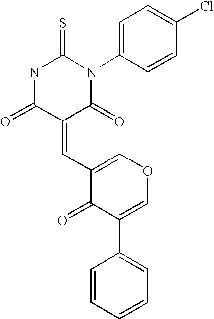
N1C(=O)C(=CC2=COC=C(C3=CC=CC=C3)C2=O)C(=O)N(C2=CC=C(Cl)C=C2)C1=S
